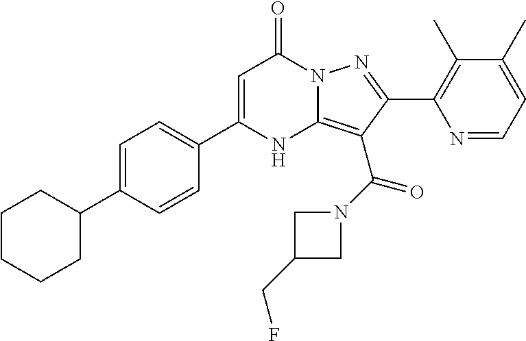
C1=C(C2CCCCC2)C=CC(C2=CC(=O)N3C(=C(C(N4CC(CF)C4)=O)C(C4=C(C)C(C)=CC=N4)=N3)N2)=C1
